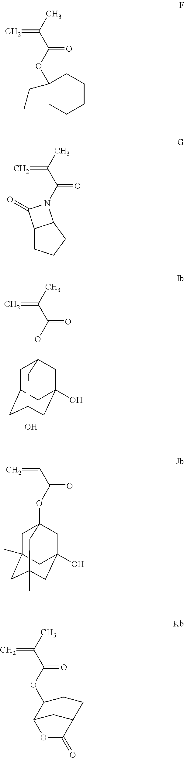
C=C(C)C(OC1(CC)CCCCC1)=O.C=C(C)C(=O)N1C2C(CCC2)C1=O.C=C(C)C(OC12CC3CC(O)(CC(O)(C1)C3)C2)=O.C=CC(OC12CC3(C)CC(C)(CC(O)(C1)C3)C2)=O.C=C(C)C(OC1C2CC(CC1)C(=O)O2)=O
